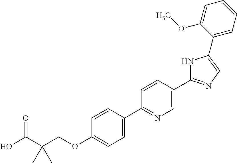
OC(C(COC1=CC=C(C2=NC=C(C3=NC=C(C4=CC=CC=C4OC)N3)C=C2)C=C1)(C)C)=O
